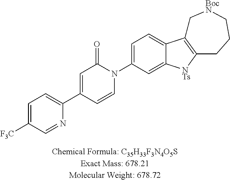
C1=C([F3C])C=NC(C2=CC(=O)N(C3=CC=C4C(=C3)[NTs]C3=C4C[BocN]CCC3)C=C2)=C1
